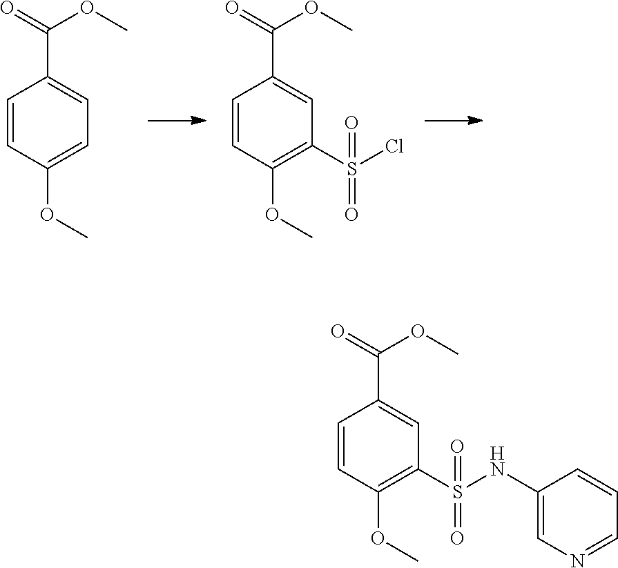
C1=CC(OC)=C(S(Cl)(=O)=O)C=C1C(OC)=O.C1=CC(OC)=CC=C1C(=O)OC.C1=CC(OC)=C(S(NC2=CN=CC=C2)(=O)=O)C=C1C(OC)=O
